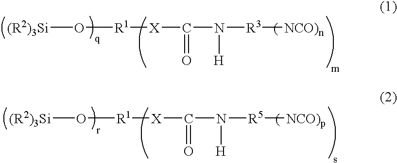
[X](C(N([R5][NCO)p])[H])=O)[R1]O[(R2)3Si].[X](C(N([R3][NCO)n])[H])=O)[R1]O[(R2)3Si]
